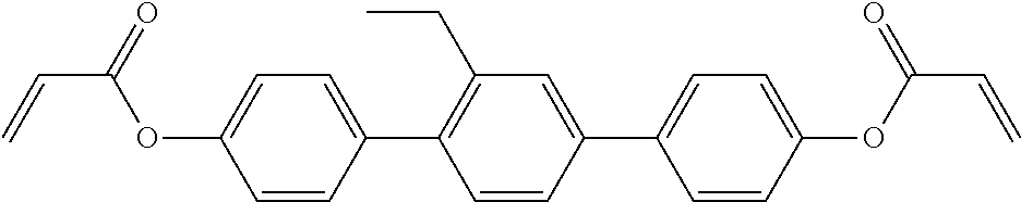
C1=CC(C2=C(CC)C=C(C3=CC=C(OC(C=C)=O)C=C3)C=C2)=CC=C1OC(C=C)=O
